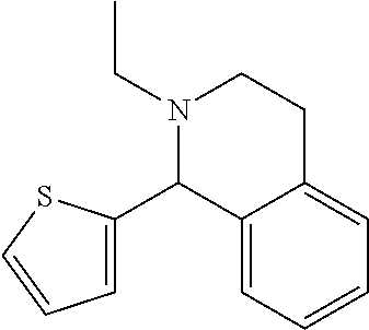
N1(CC)CCC2=CC=CC=C2C1C1=CC=CS1
